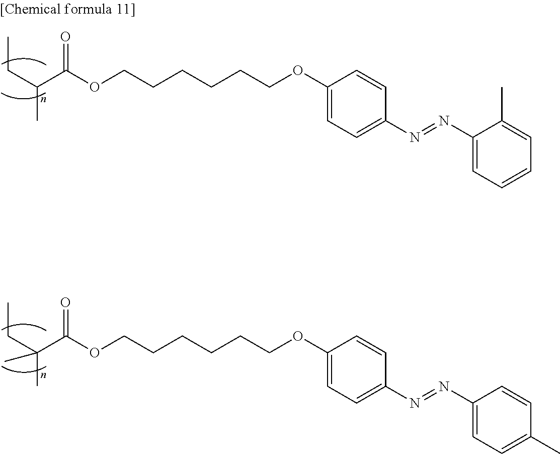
C(C(OCCCCCCOC1=CC=C(N=NC2=CC=CC=C2C)C=C1)=O)(CC)C.C(C(OCCCCCCOC1=CC=C(N=NC2=CC=C(C)C=C2)C=C1)=O)(CC)(C)C
